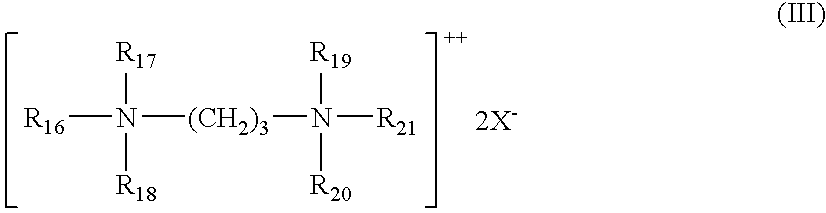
[R16]N([(CH2)3]N([R19])([R20])[R21])([R17])[R18]
